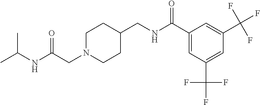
C(CN1CCC(CNC(C2=CC(C(F)(F)F)=CC(C(F)(F)F)=C2)=O)CC1)(NC(C)C)=O
